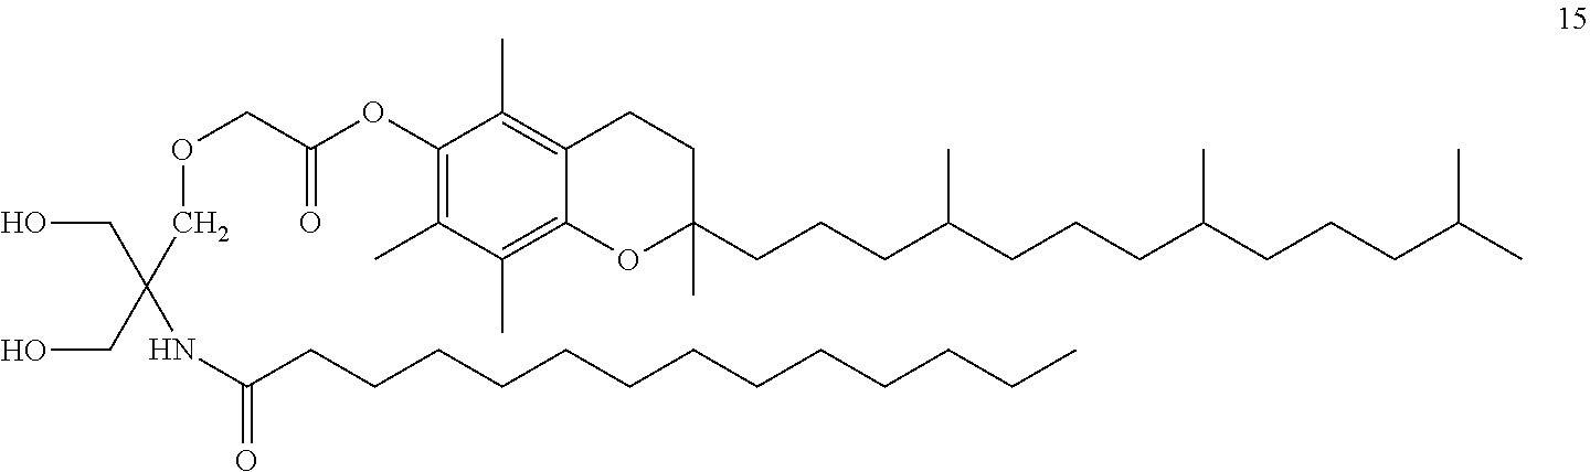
C1(C)=C(OC(COCC(NC(=O)CCCCCCCCCCCCC)(CO)CO)=O)C(C)=C2C(=C1C)OC(CCCC(CCCC(CCCC(C)C)C)C)(C)CC2
